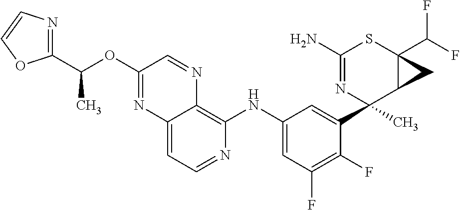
C12=CC=NC(NC3=CC(F)=C(F)C(C4(C)N=C(N)SC5(C(F)F)C4C5)=C3)=C1N=CC(OC(C1=NC=CO1)C)=N2
